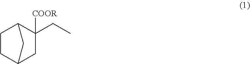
C1C2CC(CC)([COOR])C(C1)C2
